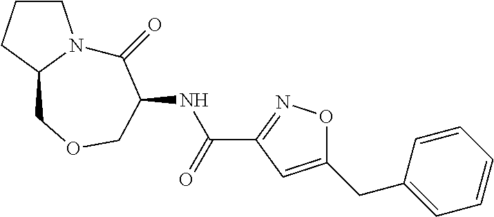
N(C(C1=NOC(CC2=CC=CC=C2)=C1)=O)C1COCC2CCCN2C1=O
